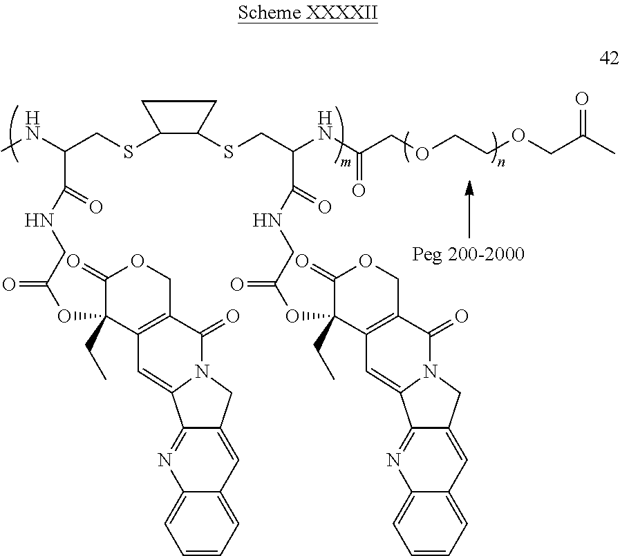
CNC(CSC1C(SCC(NC(COCCOCC(C)=O)=O)C(=O)NCC(=O)OC2(CC)C(=O)OCC3=C2C=C2C4=NC5=CC=CC=C5C=C4CN2C3=O)CC1)C(=O)NCC(=O)OC1(CC)C(=O)OCC2=C1C=C1C3=NC4=CC=CC=C4C=C3CN1C2=O
